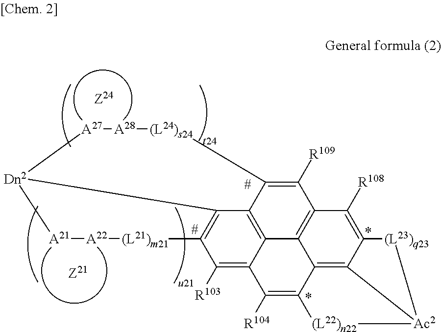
[A21]1[A22][(L21)m21]C2=C3[Dn2]1[A27][A28][(L24)s24]C1=C([R109])C4=C5C(=C31)C(=C2[R103])C([R104])=C1C5=C2C(=C4[R108])[(L23)q23][Ac2]2[(L22)n22]1
